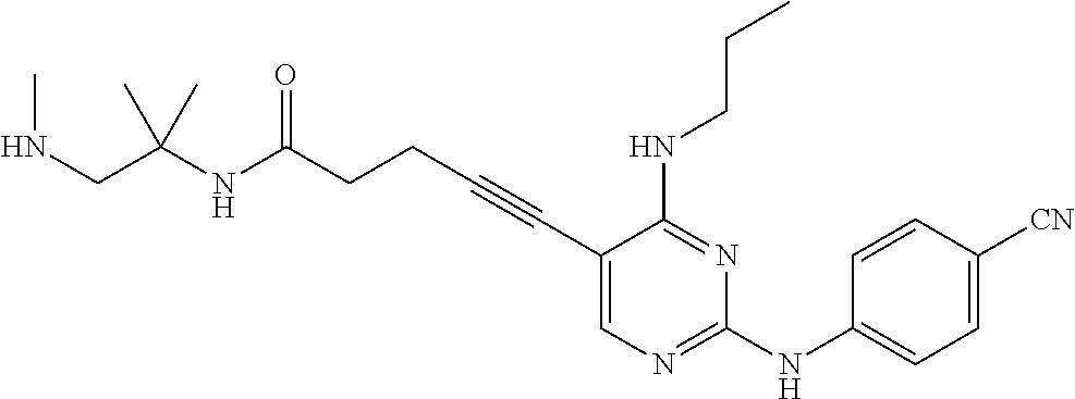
C(CC#CC1=CN=C(NC2=CC=C([CN])C=C2)N=C1NCCC)C(NC(CNC)(C)C)=O
